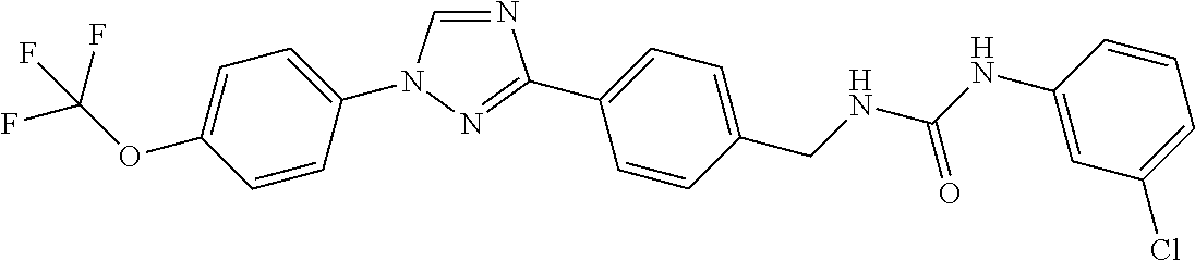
C1=C(OC(F)(F)F)C=CC(N2C=NC(C3=CC=C(CNC(NC4=CC(Cl)=CC=C4)=O)C=C3)=N2)=C1
